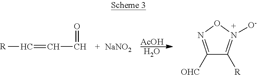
[AcOH].O.C([R])=CC=O.[NaNO2].C1([OHC])=NON([O-])=C1[R]
